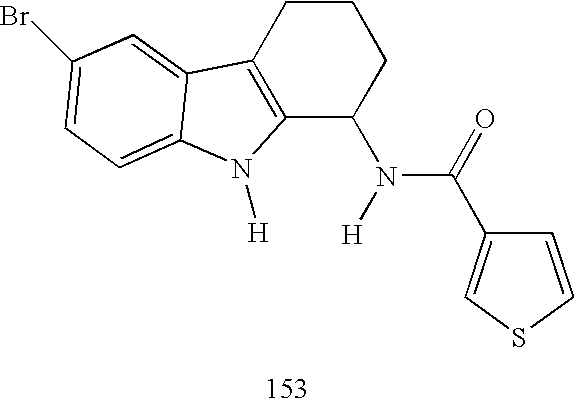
C12=C(CCCC1N(C(=O)C1=CSC=C1)[H])C1=CC(Br)=CC=C1N2[H]
